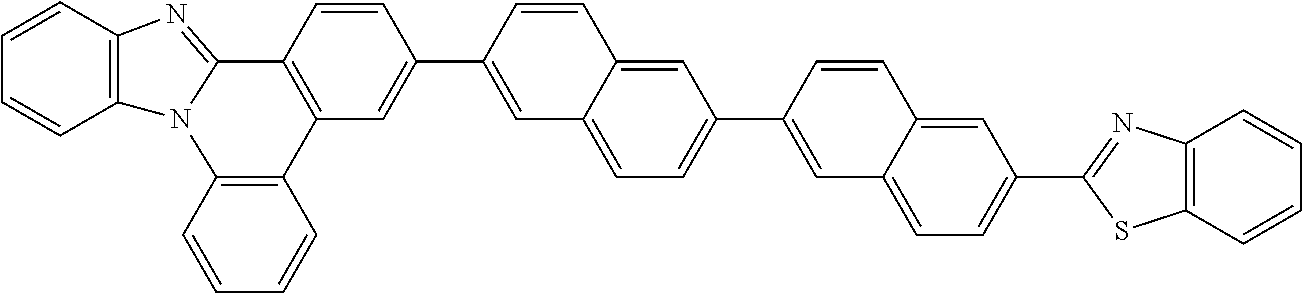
C1=CC2=C(C=C1)N1C(=NC3=C1C=CC=C3)C1=C2C=C(C2=CC3=CC=C(C4=CC5=CC=C(C6=NC7=C(S6)C=CC=C7)C=C5C=C4)C=C3C=C2)C=C1
